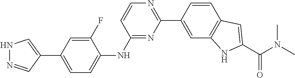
C1(C2=CC3=C(C=C2)C=C(C(N(C)C)=O)N3)=NC=CC(NC2=CC=C(C3=CNN=C3)C=C2F)=N1
